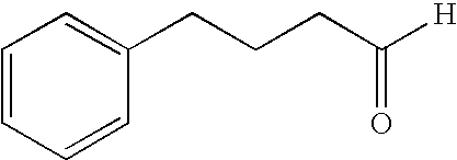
C1=CC=CC(CCCC([H])=O)=C1
